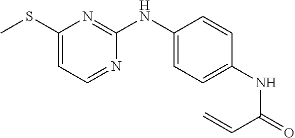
C1(SC)=CC=NC(NC2=CC=C(NC(=O)C=C)C=C2)=N1
